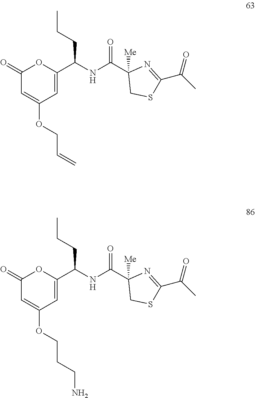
C1(=O)C=C(OCC=C)C=C(C(NC(C2([Me])CSC(C(C)=O)=N2)=O)CCC)O1.C1(=O)C=C(OCCCN)C=C(C(NC(C2([Me])CSC(C(C)=O)=N2)=O)CCC)O1
